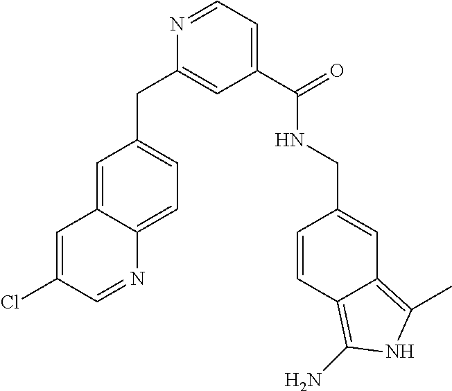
C1=NC(CC2=CC=C3C(=C2)C=C(Cl)C=N3)=CC(C(NCC2=CC3=C(C)NC(N)=C3C=C2)=O)=C1
